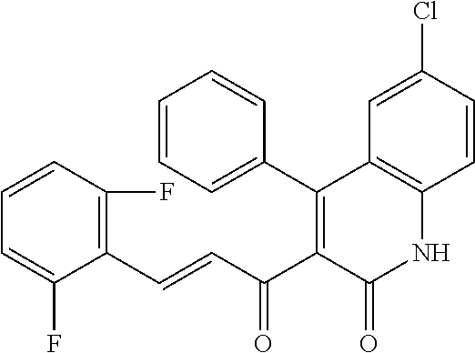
C1=CC=C(C2=C(C(C=CC3=C(F)C=CC=C3F)=O)C(=O)NC3=C2C=C(Cl)C=C3)C=C1
